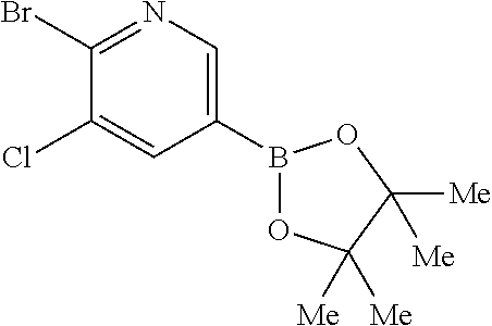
C1(Br)=NC=C(B2OC([Me])([Me])C([Me])([Me])O2)C=C1Cl
